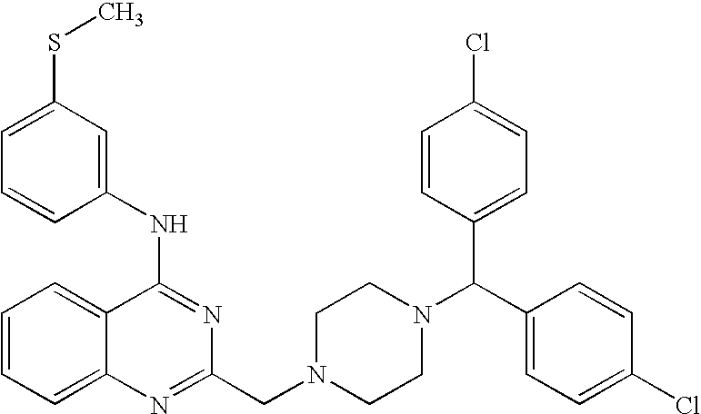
C1=CC=C2C(=C1)C(NC1=CC(SC)=CC=C1)=NC(CN1CCN(C(C3=CC=C(Cl)C=C3)C3=CC=C(Cl)C=C3)CC1)=N2
